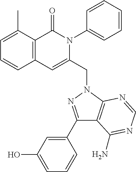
C1=C(C)C2=C(C=C1)C=C(CN1C3=C(C(C4=CC(O)=CC=C4)=N1)C(N)=NC=N3)N(C1=CC=CC=C1)C2=O
